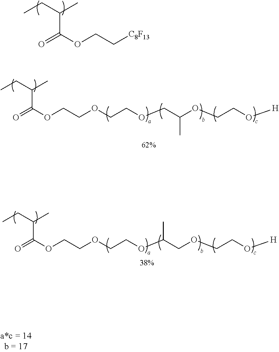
CCC(C)C(OCC[C8F13])=O.CCC(C)C(OCCOCCOCC(OCCO[H])C)=O.CCC(C)C(OCCOCCOC(COCCO[H])C)=O
